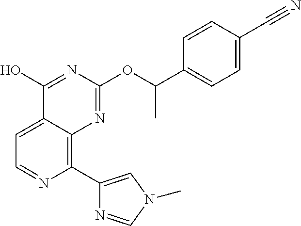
C1=C2C(=C(C3=CN(C)C=N3)N=C1)N=C(OC(C1=CC=C(C#N)C=C1)C)N=C2O
